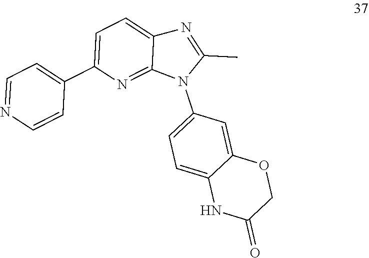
C1=NC=CC(C2=CC=C3C(=N2)N(C2=CC=C4C(=C2)OCC(=O)N4)C(C)=N3)=C1
